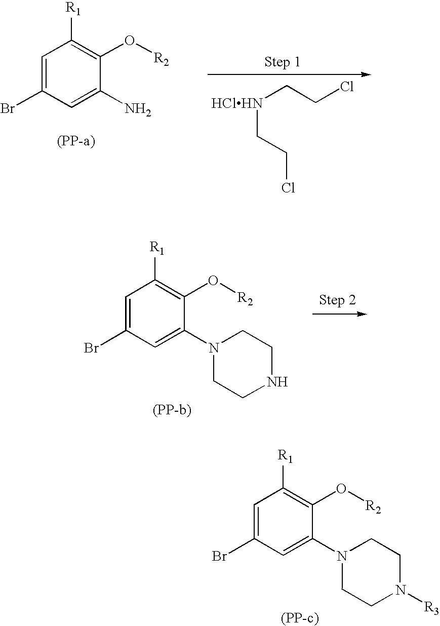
C1=C(Br)C=C(N)C(O[R2])=C1[R1].[HClHN](CCCl)CCCl.C1=C(Br)C=C(N2CCNCC2)C(O[R2])=C1[R1].C1=C(Br)C=C(N2CCN([R3])CC2)C(O[R2])=C1[R1]
